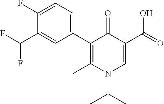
C1(C2=CC=C(F)C(C(F)F)=C2)=C(C)N(C(C)C)C=C(C(=O)O)C1=O
